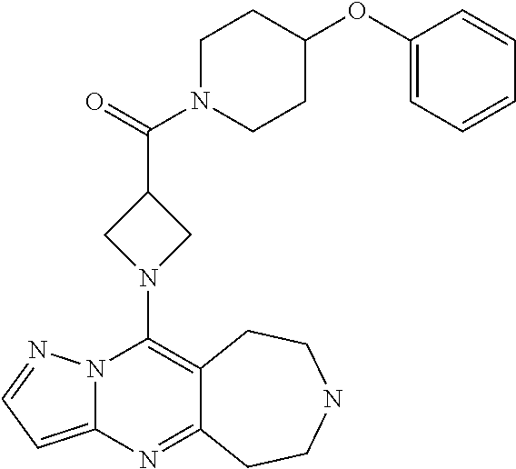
N12C(=CC=N1)N=C1C(=C2N2CC(C(=O)N3CCC(OC4=CC=CC=C4)CC3)C2)CCNCC1
